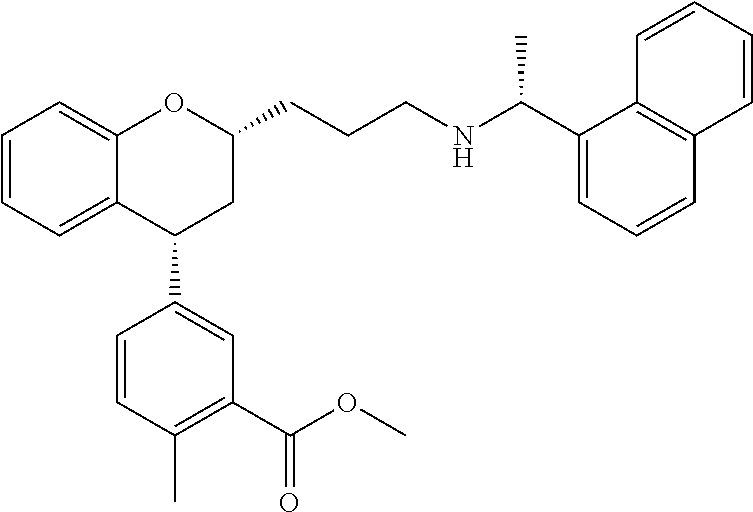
C12=CC=CC=C1C(C1=CC(C(OC)=O)=C(C)C=C1)CC(CCCNC(C1=CC=CC3=C1C=CC=C3)C)O2
